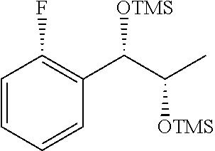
C1=CC(F)=C(C(C(C)[OTMS])[OTMS])C=C1
